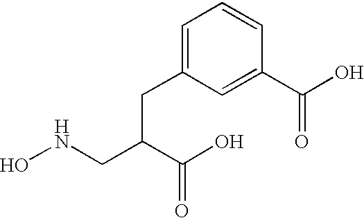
C1=C(CC(C(=O)O)CNO)C=C(C(=O)O)C=C1
